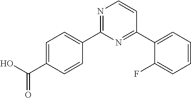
C1=C(C(O)=O)C=CC(C2=NC=CC(C3=CC=CC=C3F)=N2)=C1
